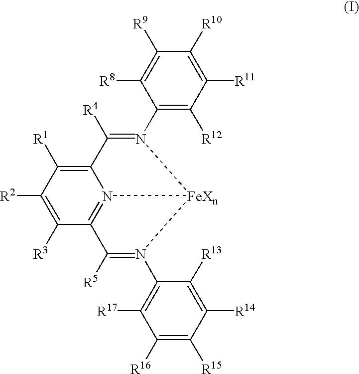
C1([R9])=C([R8])C(N2=C([R4])C3=C([R1])C([R2])=C([R3])C4=N3[FeXn]2N(C2=C([R17])C([R16])=C([R15])C([R14])=C2[R13])=C4[R5])=C([R12])C([R11])=C1[R10]
